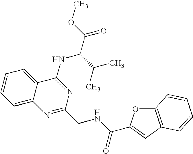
C1=CC=C2C(=C1)C(NC(C(C)C)C(=O)OC)=NC(CNC(=O)C1=CC3=C(O1)C=CC=C3)=N2
